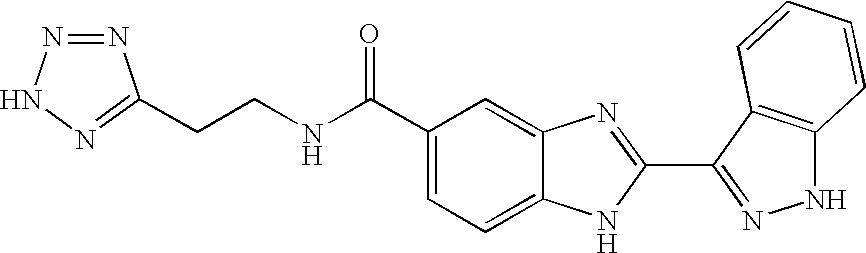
C1=C2C(=CC(C(NCCC3=NNN=N3)=O)=C1)N=C(C1=NNC3=C1C=CC=C3)N2
